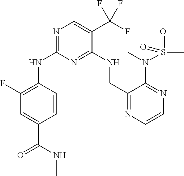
C1=CC(NC2=NC=C(C(F)(F)F)C(NCC3=NC=CN=C3N(S(C)(=O)=O)C)=N2)=C(F)C=C1C(=O)NC
